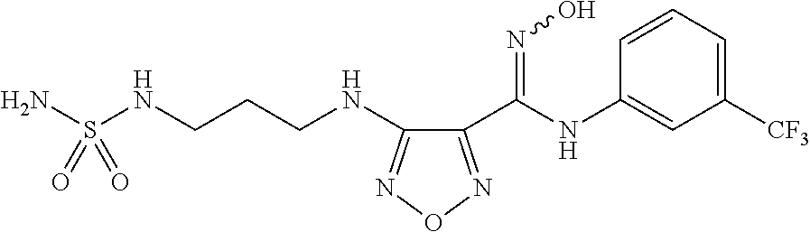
C1(C(NC2=CC([CF3])=CC=C2)=NO)=NON=C1NCCCNS(N)(=O)=O
